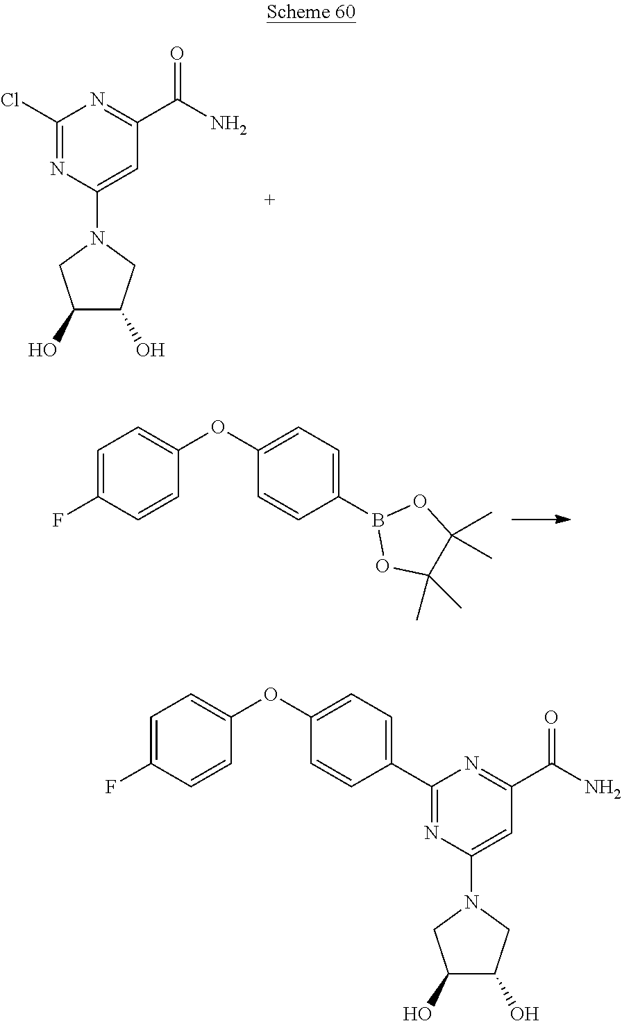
C1(Cl)=NC(N2CC(O)C(O)C2)=CC(C(N)=O)=N1.C1(B2OC(C)(C)C(C)(C)O2)=CC=C(OC2=CC=C(F)C=C2)C=C1.C1=C(C2=NC(N3CC(O)C(O)C3)=CC(C(N)=O)=N2)C=CC(OC2=CC=C(F)C=C2)=C1
